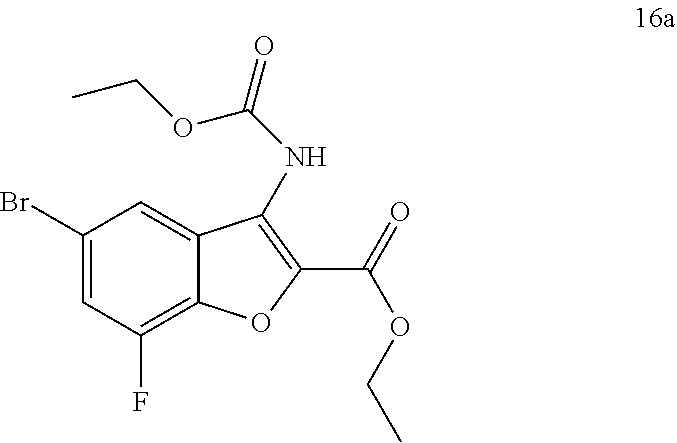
C1(Br)=CC(F)=C2C(=C1)C(NC(OCC)=O)=C(C(OCC)=O)O2
